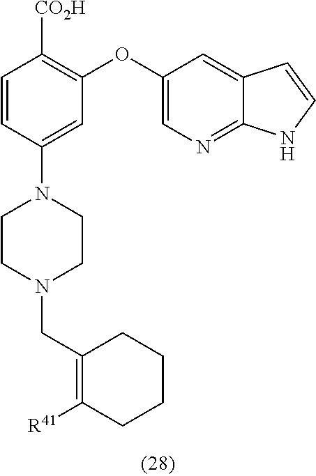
C1=CC(N2CCN(CC3=C([R41])CCCC3)CC2)=CC(OC2=CN=C3C(=C2)C=CN3)=C1[CO2H]
